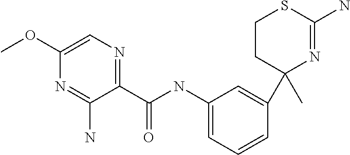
C1(C)(C2=CC(NC(=O)C3=NC=C(OC)N=C3N)=CC=C2)N=C(N)SCC1
